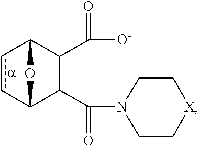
c1cC2C(C(=O)N3CC[X]CC3)C(C([O-])=O)C1O2
